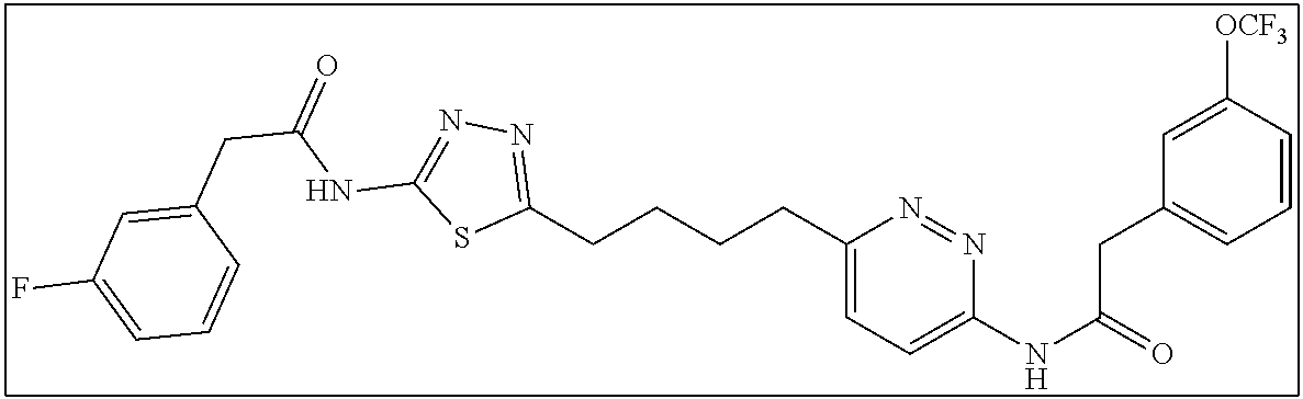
C1(CCCCC2=CC=C(NC(=O)CC3=CC=CC([OCF3])=C3)N=N2)=NN=C(NC(CC2=CC(F)=CC=C2)=O)S1
